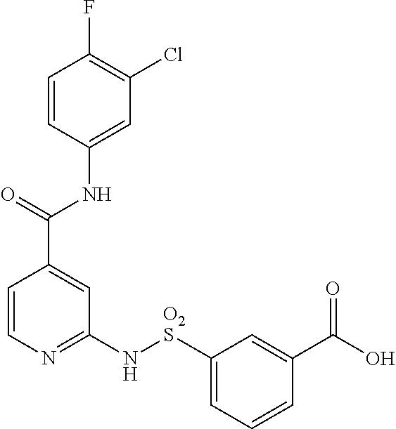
C1=CN=C(N[O2S]C2=CC=CC(C(O)=O)=C2)C=C1C(=O)NC1=CC(Cl)=C(F)C=C1
